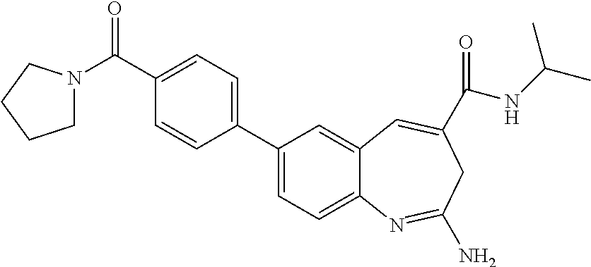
C1N(C(C2=CC=C(C3=CC=C4C(=C3)C=C(C(NC(C)C)=O)CC(N)=N4)C=C2)=O)CCC1
